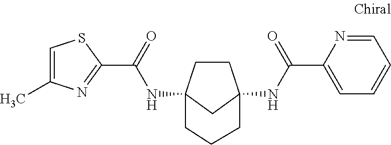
C1CC2(NC(C3=NC(C)=CS3)=O)CC1(NC(C1=CC=CC=N1)=O)CCC2
